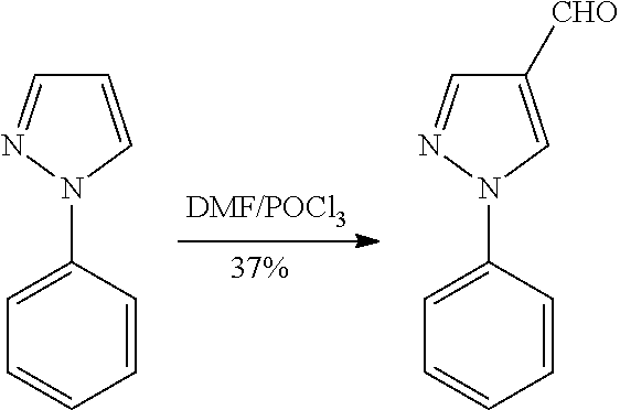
C1=C(N2N=CC=C2)C=CC=C1.C1=C(N2N=CC([CHO])=C2)C=CC=C1
